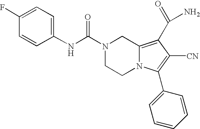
N1(C(NC2=CC=C(F)C=C2)=O)CCN2C(=C(C(N)=O)C([CN])=C2C2=CC=CC=C2)C1
